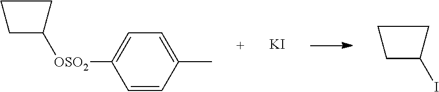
C1([OSO2]C2=CC=C(C)C=C2)CCC1.[KI].C1(I)CCC1
